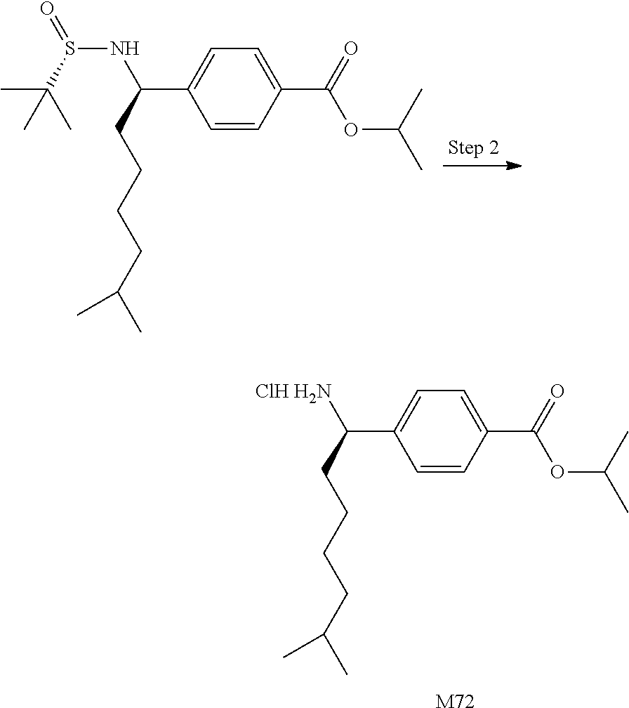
C1=C(C(NS(=O)C(C)(C)C)CCCCC(C)C)C=CC(C(=O)OC(C)C)=C1.C1=C(C(N)CCCCC(C)C)C=CC(C(=O)OC(C)C)=C1.[M72].Cl
